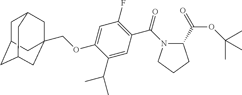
C1(C(C)C)=CC(C(N2C(C(=O)OC(C)(C)C)CCC2)=O)=C(F)C=C1OCC12CC3CC(CC(C1)C3)C2
